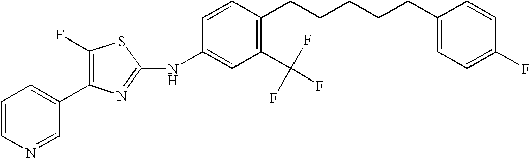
C1(C2=CC=CN=C2)=C(F)SC(NC2=CC(C(F)(F)F)=C(CCCCCC3=CC=C(F)C=C3)C=C2)=N1
